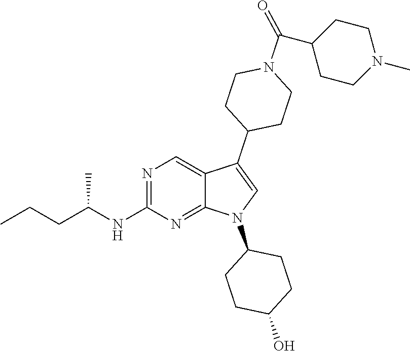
N1=C(NC(CCC)C)N=C2C(=C1)C(C1CCN(C(C3CCN(C)CC3)=O)CC1)=CN2C1CCC(O)CC1
